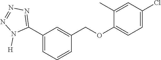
C1(C2=NN=NN2[H])=CC=CC(COC2=CC=C(Cl)C=C2C)=C1
